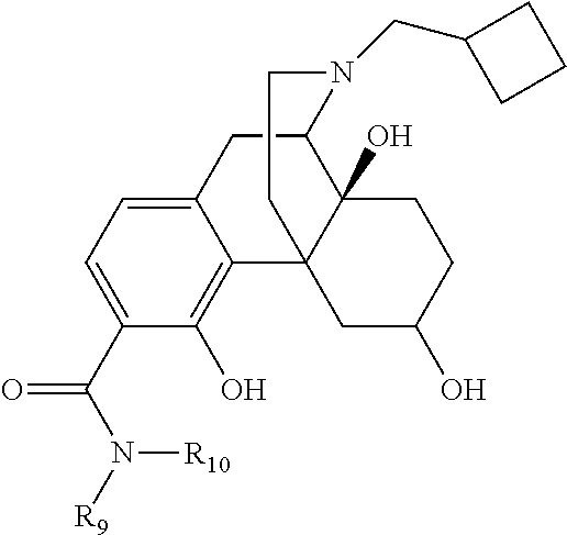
C12=CC=C(C(N([R9])[R10])=O)C(O)=C1C13C(O)(C(C2)N(CC2CCC2)CC1)CCC(O)C3
